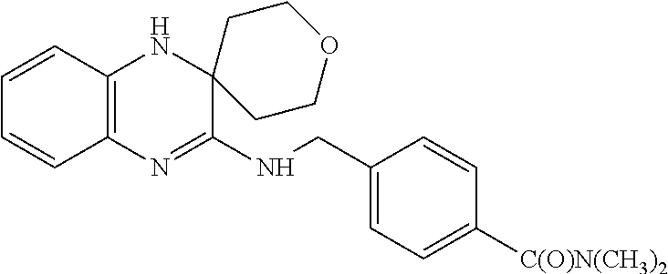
C1=CC2=C(C=C1)N=C(NCC1=CC=C([C(O)N(CH3)2])C=C1)C1(N2)CCOCC1
